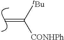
C=C([tBu])[CONHPh]
